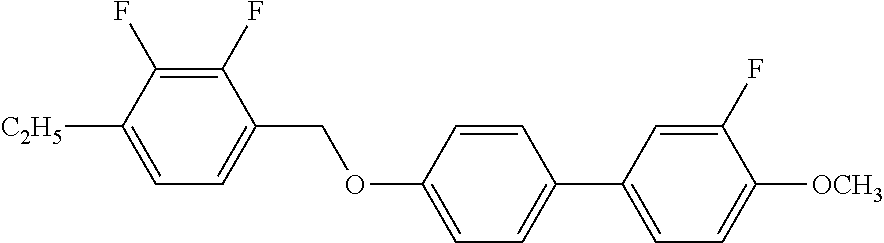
C1(F)=C(F)C([C2H5])=CC=C1COC1=CC=C(C2=CC=C([OCH3])C(F)=C2)C=C1
